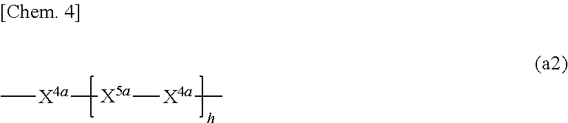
C[X4a][X5a][X4a]C
